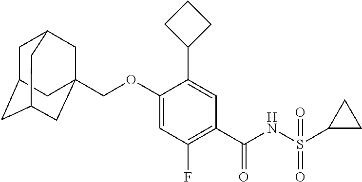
C(OC1=CC(F)=C(C(NS(=O)(=O)C2CC2)=O)C=C1C1CCC1)C12CC3CC(CC(C1)C3)C2
